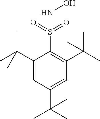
C1(C(C)(C)C)=CC(C(C)(C)C)=CC(C(C)(C)C)=C1S(NO)(=O)=O
